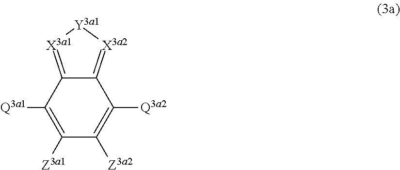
C12=[X3a1][Y3a1][X3a2]=C1C([Q3a2])=C([Z3a2])C([Z3a1])=C2[Q3a1]
